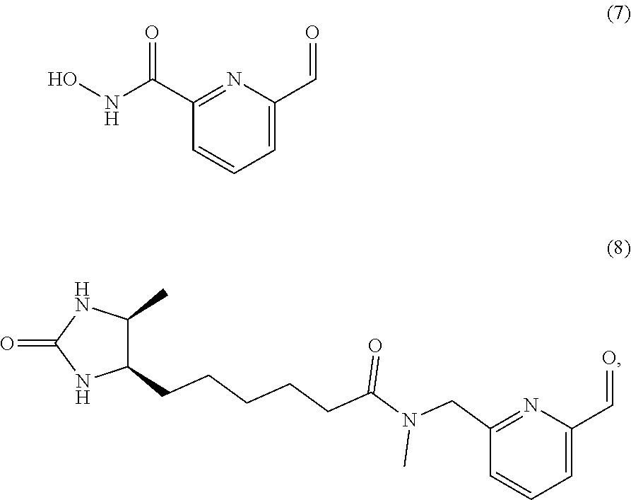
C1=C(C=O)N=C(C(NO)=O)C=C1.C1(CCCCCC(N(CC2=NC(C=O)=CC=C2)C)=O)C(C)NC(=O)N1
